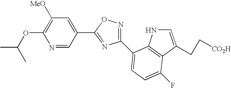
CC(OC1=C([MeO])C=C(C2=NC(C3=CC=C(F)C4=C3NC=C4CC[CO2H])=NO2)C=N1)C
